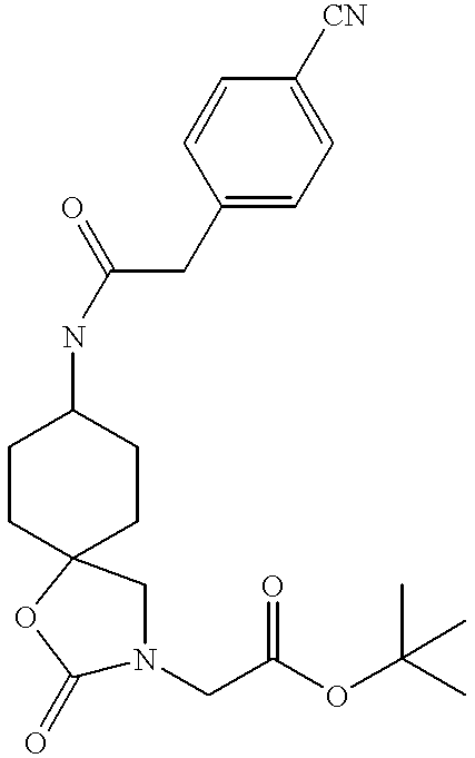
C1CC2(CCC1NC(CC1=CC=C([CN])C=C1)=O)CN(CC(OC(C)(C)C)=O)C(=O)O2
